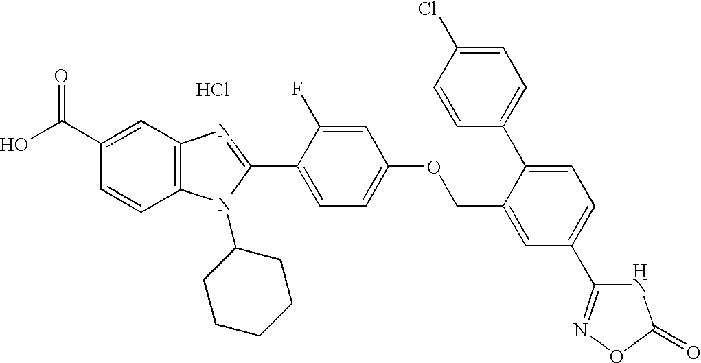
Cl.OC(C1=CC2=C(C=C1)N(C1CCCCC1)C(C1=CC=C(OCC3=CC(C4=NOC(=O)N4)=CC=C3C3=CC=C(Cl)C=C3)C=C1F)=N2)=O
